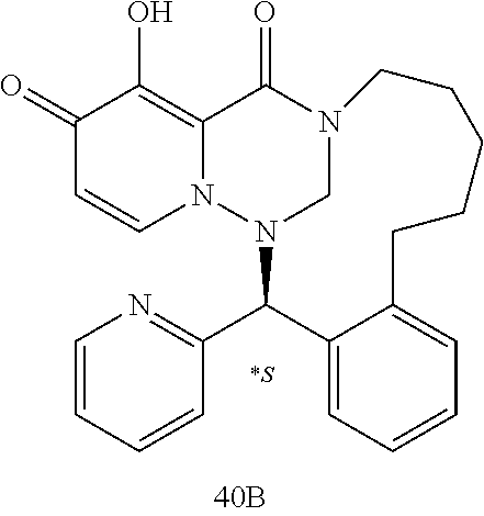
N12CN(C(C3=NC=CC=C3)C3=CC=CC=C3CCCCC1)N1C=CC(=O)C(O)=C1C2=O
